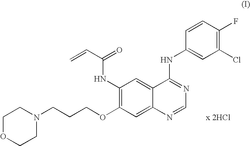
C1OCCN(CCCOC2=C(NC(C=C)=O)C=C3C(=C2)N=CN=C3NC2=CC(Cl)=C(F)C=C2)C1.[x 2HCl]
